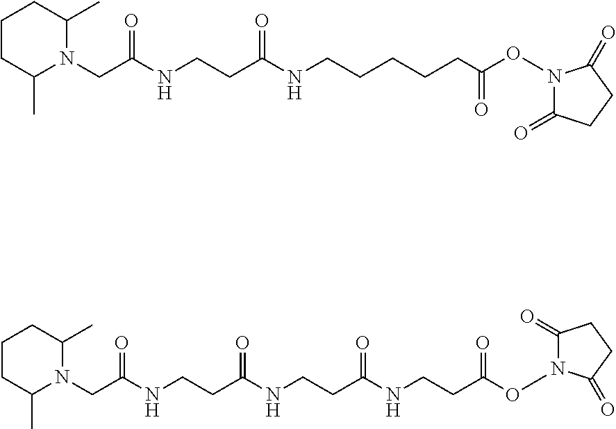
C1CC(C)N(CC(=O)NCCC(=O)NCCCCCC(ON2C(=O)CCC2=O)=O)C(C)C1.C1CC(C)N(CC(=O)NCCC(=O)NCCC(NCCC(ON2C(=O)CCC2=O)=O)=O)C(C)C1
